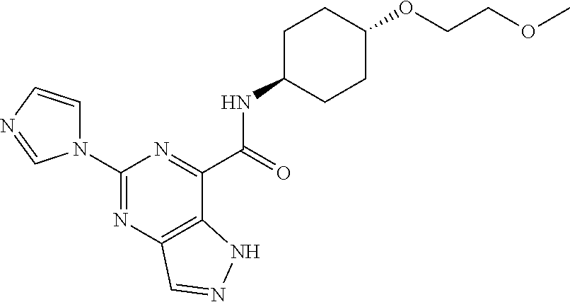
N1(C2=NC3=C(C(C(NC4CCC(OCCOC)CC4)=O)=N2)NN=C3)C=CN=C1
